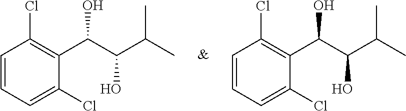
C1=CC=C(Cl)C(C(C(O)C(C)C)O)=C1Cl.C1=CC=C(Cl)C(C(C(O)C(C)C)O)=C1Cl
